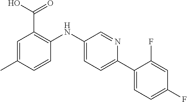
C1=C(C)C=CC(NC2=CC=C(C3=CC=C(F)C=C3F)N=C2)=C1C(O)=O
